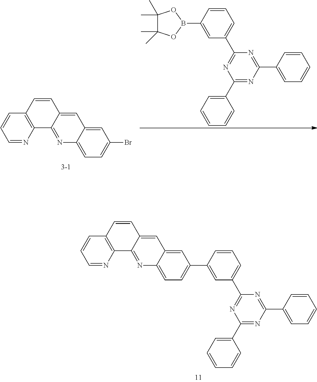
C1=NC2=C(C=C1)C=CC1=CC3=CC(C4=CC(C5=NC(C6=CC=CC=C6)=NC(C6=CC=CC=C6)=N5)=CC=C4)=CC=C3N=C21.C1=NC2=C(C=C1)C=CC1=CC3=CC(Br)=CC=C3N=C21.C1(C2=CC=CC=C2)=NC(C2=CC=CC=C2)=NC(C2=CC=CC(B3OC(C)(C)C(C)(C)O3)=C2)=N1
